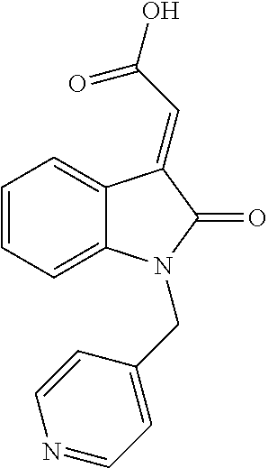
C1=C2C(=CC=C1)N(CC1=CC=NC=C1)C(=O)C2=CC(=O)O
